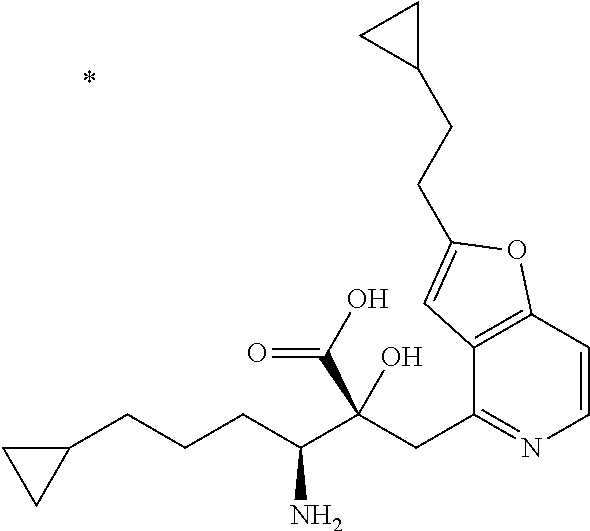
C12=C(C=CN=C1CC(C(CCCC1CC1)N)(O)C(O)=O)OC(CCC1CC1)=C2
